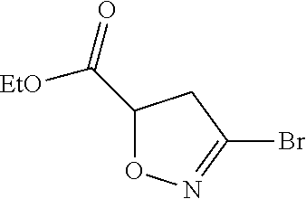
O=C([EtO])C1ON=C(Br)C1
